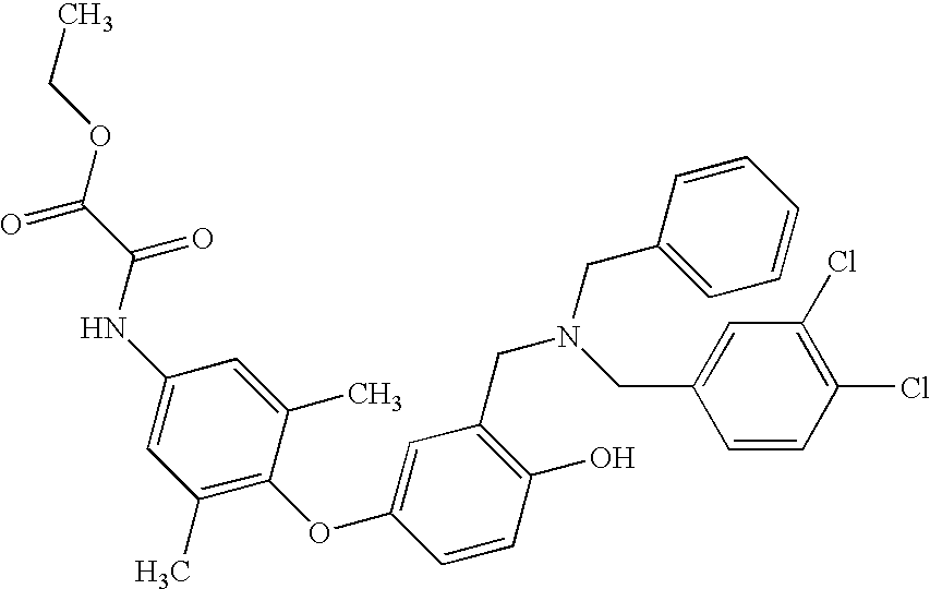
C1(O)=C(CN(CC2=CC(Cl)=C(Cl)C=C2)CC2=CC=CC=C2)C=C(OC2=C(C)C=C(NC(C(OCC)=O)=O)C=C2C)C=C1
